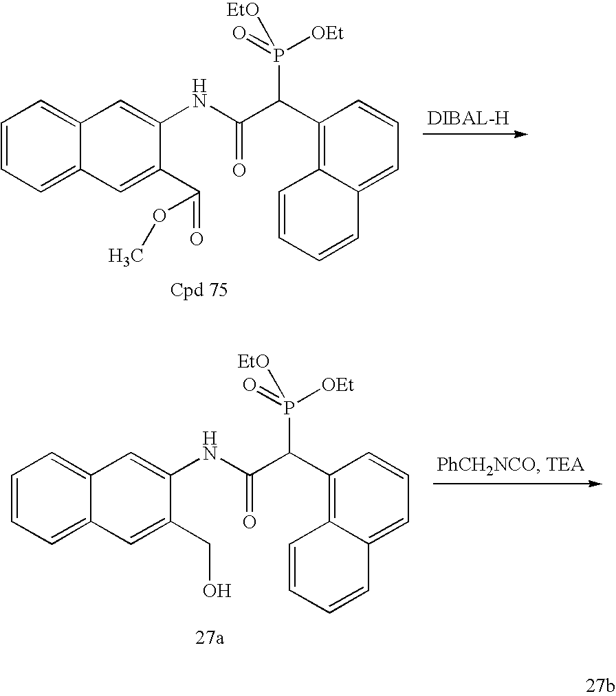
C1=CC=C2C(=C1)C=C(NC(C(C1=C3C(=CC=C1)C=CC=C3)P(=O)([OEt])[EtO])=O)C(C(=O)OC)=C2.C1=CC=C2C(=C1)C=C(NC(C(C1=C3C(=CC=C1)C=CC=C3)P(=O)([OEt])[EtO])=O)C(CO)=C2
